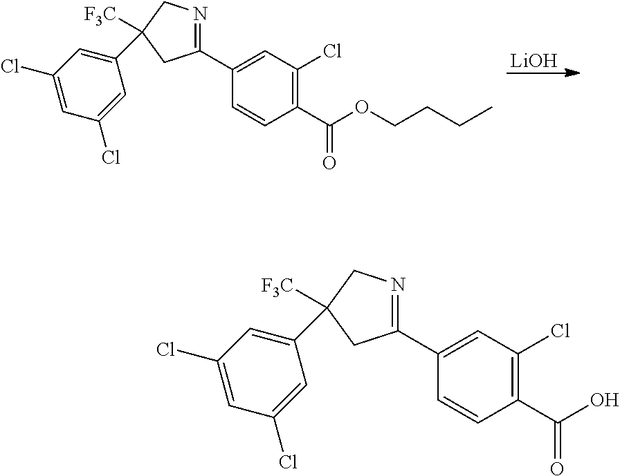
C1(C2=NCC(C3=CC(Cl)=CC(Cl)=C3)([F3C])C2)=CC(Cl)=C(C(OCCCC)=O)C=C1.[LiOH].C1(C2=NCC(C3=CC(Cl)=CC(Cl)=C3)([F3C])C2)=CC(Cl)=C(C(O)=O)C=C1
